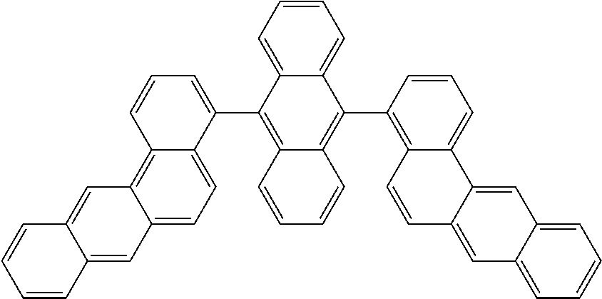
C12=CC=CC=C1C(C1=C3C(=CC=C1)C1=CC4=CC=CC=C4C=C1C=C3)=C1C(=C2C2=CC=CC3=C4C(=CC=C23)C=C2C(=C4)C=CC=C2)C=CC=C1
